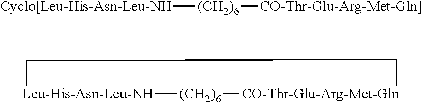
[Cyclo[Leu-His-Asn-Leu-NH][(CH2)6][CO-Thr-Glu-Arg-Met-Gln]].[Leu-His-Asn-Leu-NH]1[(CH2)6][CO-Thr-Glu-Arg-Met-Gln]CC1
